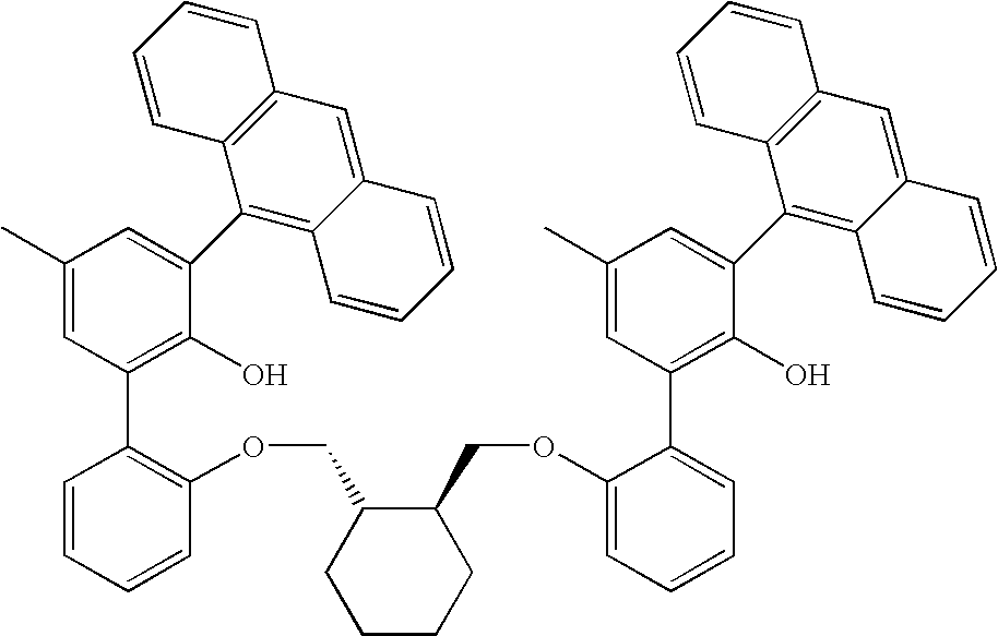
C1(C)=CC(C2=C(OCC3CCCCC3COC3=CC=CC=C3C3=C(O)C(C4=C5C(=CC6=C4C=CC=C6)C=CC=C5)=CC(C)=C3)C=CC=C2)=C(O)C(C2=C3C(=CC4=C2C=CC=C4)C=CC=C3)=C1
